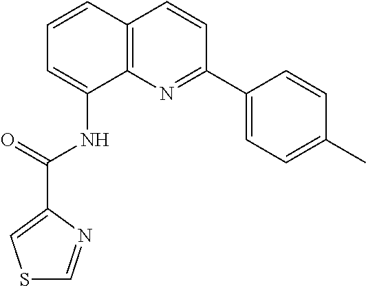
C1=CC2=C(C(NC(=O)C3=CSC=N3)=C1)N=C(C1=CC=C(C)C=C1)C=C2
